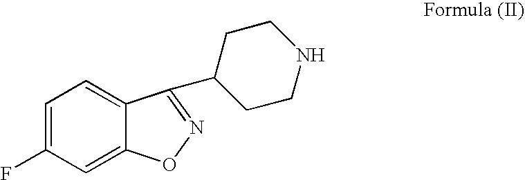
C1=C(F)C=C2C(=C1)C(C1CCNCC1)=NO2
